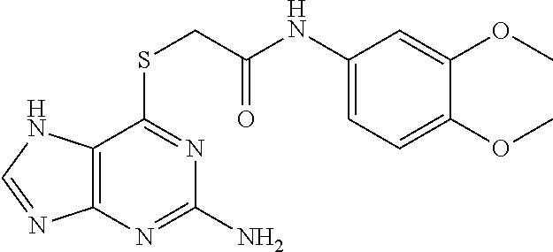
C12=C(N=C(N)N=C1SCC(NC1=CC=C(OC)C(OC)=C1)=O)N=CN2
